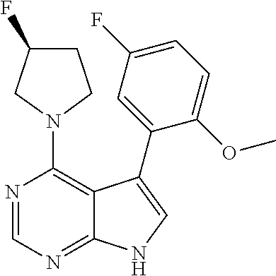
N1(C2=C3C(=NC=N2)NC=C3C2=CC(F)=CC=C2OC)CCC(F)C1
